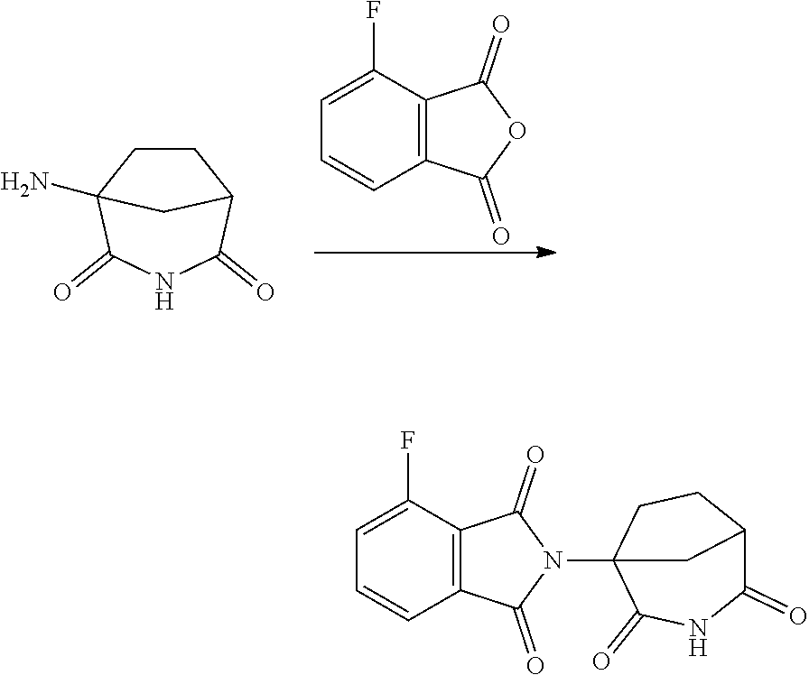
C12=C(C(F)=CC=C1)C(=O)OC2=O.C1CC2(N)C(=O)NC(=O)C1C2.C12=C(C(F)=CC=C1)C(=O)N(C13C(=O)NC(=O)C(CC1)C3)C2=O
